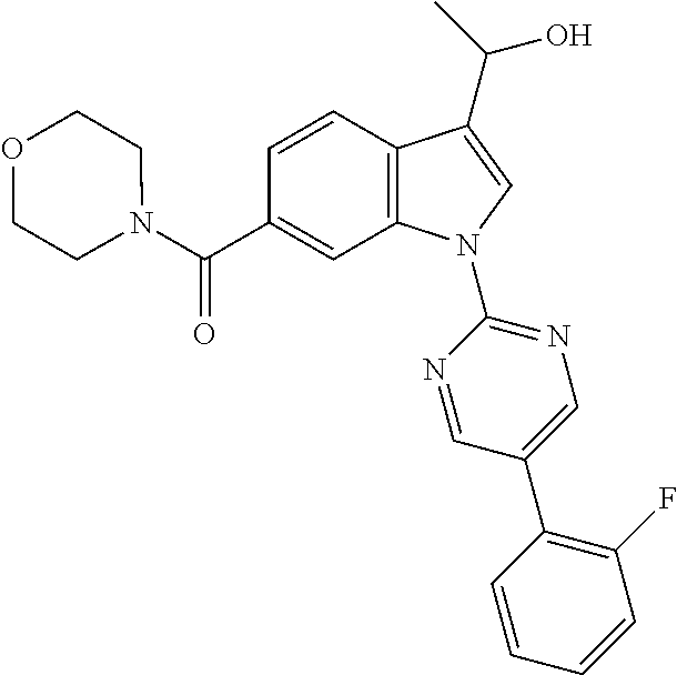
C(C1=CC2=C(C=C1)C(C(O)C)=CN2C1=NC=C(C2=C(F)C=CC=C2)C=N1)(=O)N1CCOCC1
